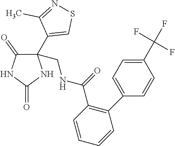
C1(CNC(C2=C(C3=CC=C(C(F)(F)F)C=C3)C=CC=C2)=O)(C2=CSN=C2C)C(=O)NC(=O)N1
